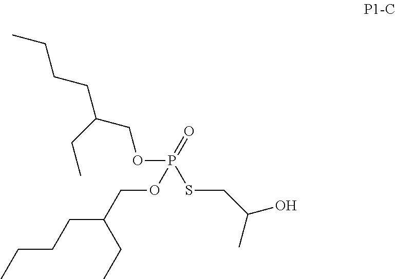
P(=O)(SCC(O)C)(OCC(CCCC)CC)OCC(CCCC)CC
